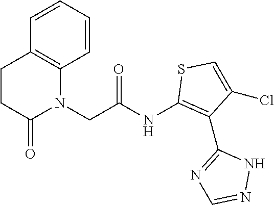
C(C(NC1=C(C2=NC=NN2)C(Cl)=CS1)=O)N1C2=C(C=CC=C2)CCC1=O
